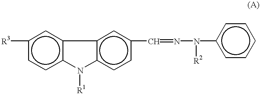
c12c(cc(C=NN(c3ccccc3)[R2])cc1)-c1c(ccc([R3])c1)N2[R1]
